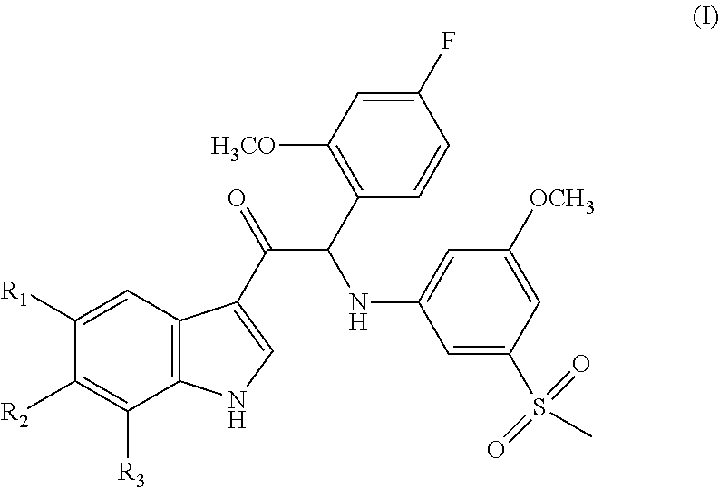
C1=C(S(=O)(=O)C)C=C([OCH3])C=C1NC(C(=O)C1=CNC2=C1C=C([R1])C([R2])=C2[R3])C1=C([H3CO])C=C(F)C=C1
